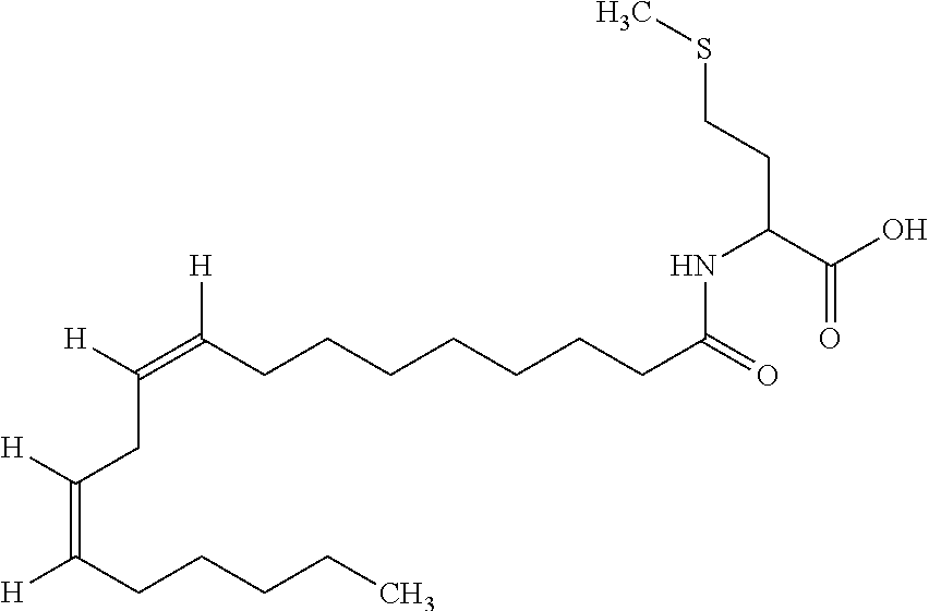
C(CCCCCCC(=O)NC(C(O)=O)CCSC)C(=C([H])CC(=C([H])CCCCC)[H])[H]
